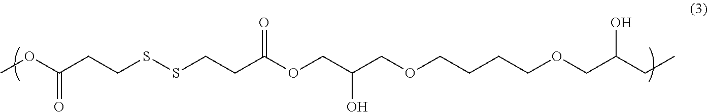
COC(CCSSCCC(OCC(COCCCCOCC(CC)O)O)=O)=O
